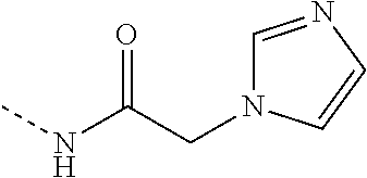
C1=NC=CN1CC(NC)=O
